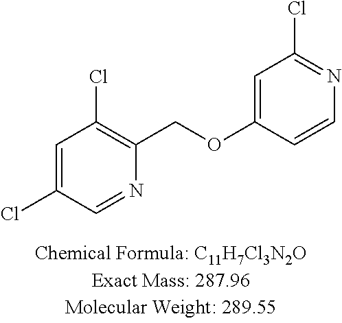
C1=C(Cl)C=NC(COC2=CC(Cl)=NC=C2)=C1Cl
